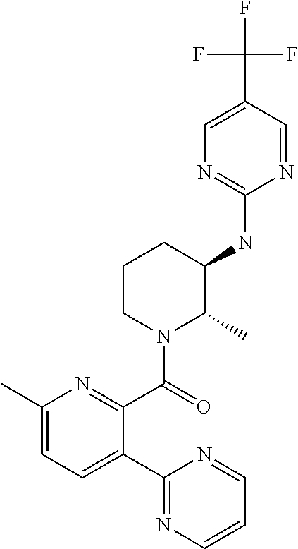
C1(NC2C(C)N(C(=O)C3=NC(C)=CC=C3C3=NC=CC=N3)CCC2)=NC=C(C(F)(F)F)C=N1
